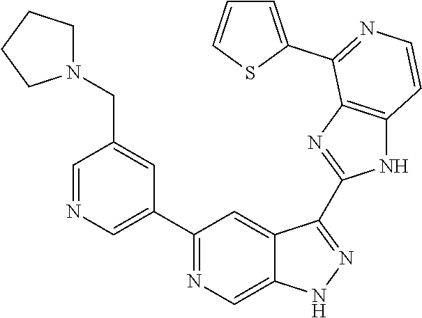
C1=NC=C(C2=NC=C3C(=C2)C(C2=NC4=C(N2)C=CN=C4C2=CC=CS2)=NN3)C=C1CN1CCCC1
